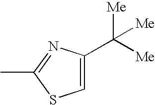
C1=C(C([Me])([Me])[Me])N=C(C)S1
